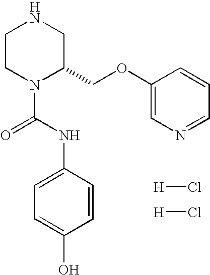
C1CN(C(=O)NC2=CC=C(O)C=C2)C(COC2=CN=CC=C2)CN1.[H]Cl.[H]Cl
